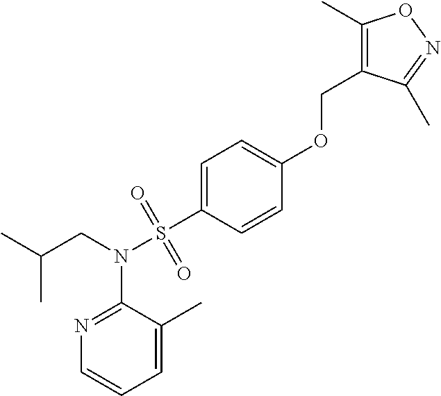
CC(CN(S(=O)(=O)C1=CC=C(OCC2=C(C)ON=C2C)C=C1)C1=NC=CC=C1C)C
